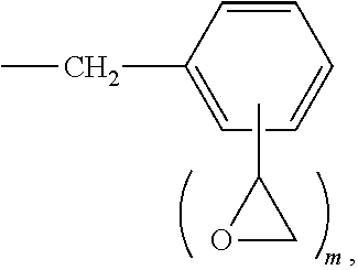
C1(CC)=CC=CC=C1.CC1OC1
